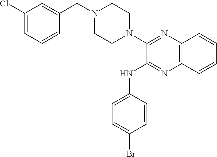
C1(Cl)=CC=CC(CN2CCN(C3=NC4=C(N=C3NC3=CC=C(Br)C=C3)C=CC=C4)CC2)=C1
